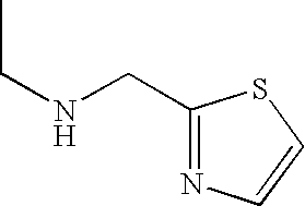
C1(CNCC)=NC=CS1
